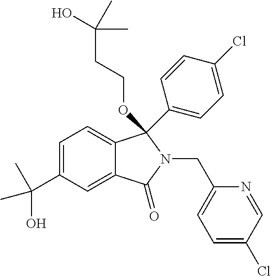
C1=C(C(C)(O)C)C=C2C(=C1)C(C1=CC=C(Cl)C=C1)(OCCC(O)(C)C)N(CC1=CC=C(Cl)C=N1)C2=O
